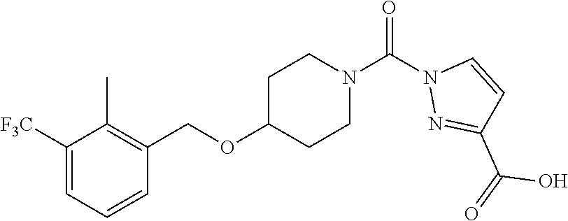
C1([F3C])=CC=CC(COC2CCN(C(=O)N3N=C(C(O)=O)C=C3)CC2)=C1C
